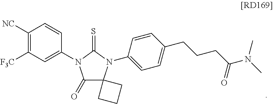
C1(=O)N(C2=CC([F3C])=C([NC])C=C2)C(=S)N(C2=CC=C(CCCC(N(C)C)=O)C=C2)C12CCC2
